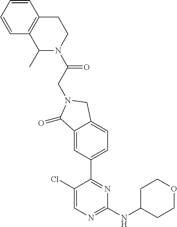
C1CC(NC2=NC=C(Cl)C(C3=CC=C4C(=C3)C(=O)N(CC(=O)N3CCC5=C(C3C)C=CC=C5)C4)=N2)CCO1
